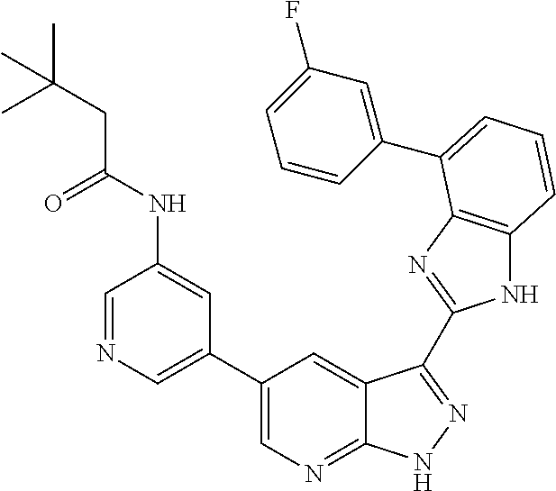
C1(C2=CN=CC(NC(CC(C)(C)C)=O)=C2)=CN=C2C(=C1)C(C1=NC3=C(N1)C=CC=C3C1=CC(F)=CC=C1)=NN2
